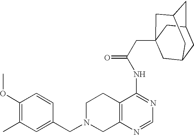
C1N(CC2=CC(C)=C(OC)C=C2)CC2=C(C1)C(NC(=O)CC13CC4CC(CC(C1)C4)C3)=NC=N2
